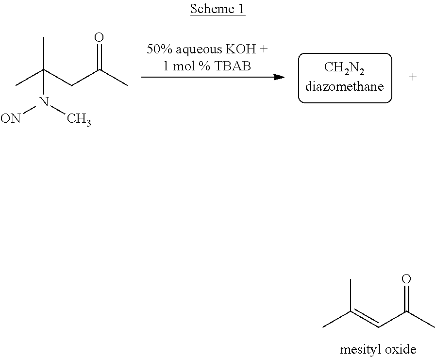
CC(=CC(C)=O)C.CC(CC(C)=O)(C)N(C)[ON]
